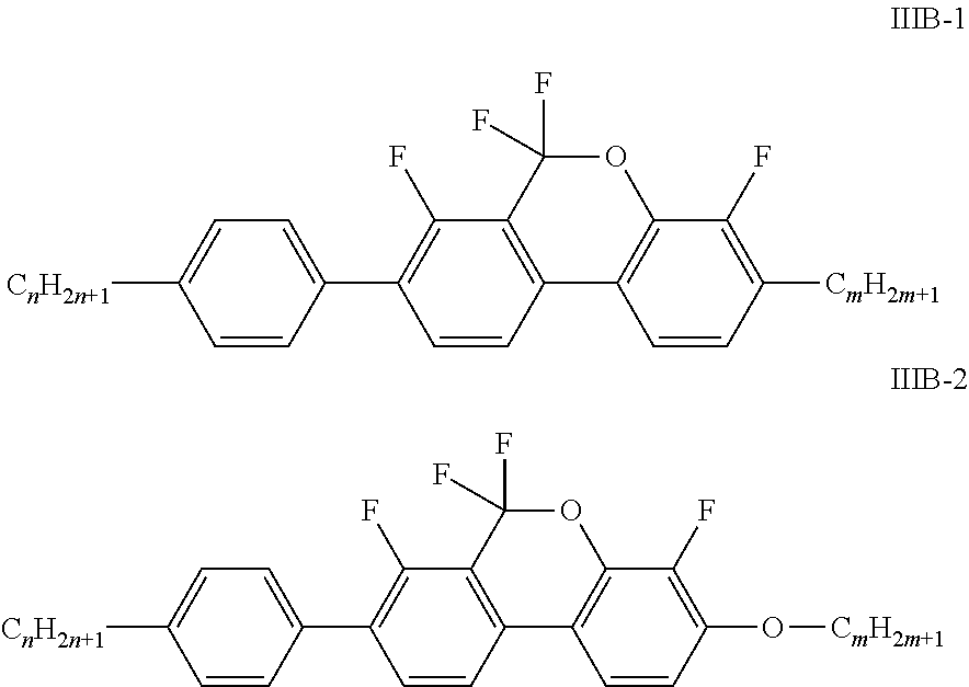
C1=C(C2=C(F)C3=C(C=C2)C2=C(OC3(F)F)C(F)=C([CmH2m+1])C=C2)C=CC([CnH2n+1])=C1.C1=C(C2=C(F)C3=C(C=C2)C2=C(OC3(F)F)C(F)=C(O[CmH2m+1])C=C2)C=CC([CnH2n+1])=C1
